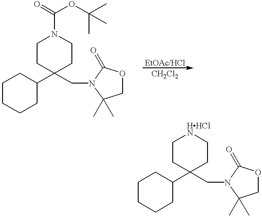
C1CCCC(C2(CN3C(C)(C)COC3=O)CCN(C(=O)OC(C)(C)C)CC2)C1.C1CCCC(C2(CN3C(C)(C)COC3=O)CC[HHClN]CC2)C1
